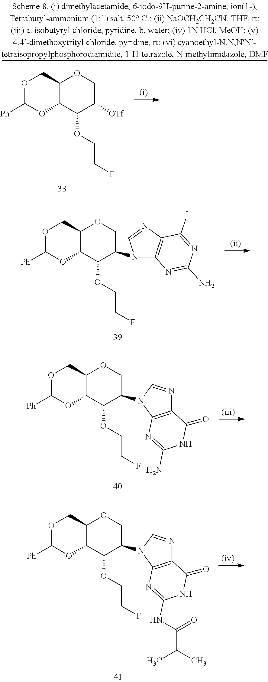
O1C([Ph])OC2C(C1)OCC(N1C3=C(N=C1)C(I)=NC(N)=N3)C2OCCF.O1C([Ph])OC2C(C1)OCC(N1C=NC3=C1N=C(N)NC3=O)C2OCCF.O1C([Ph])OC2C(C1)OCC(N1C=NC3=C1N=C(NC(C(C)C)=O)NC3=O)C2OCCF.O1C([Ph])OC2C(C1)OCC([OTf])C2OCCF
